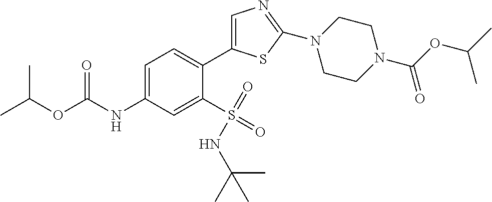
CC(OC(NC1=CC=C(C2=CN=C(N3CCN(C(OC(C)C)=O)CC3)S2)C(S(=O)(=O)NC(C)(C)C)=C1)=O)C
